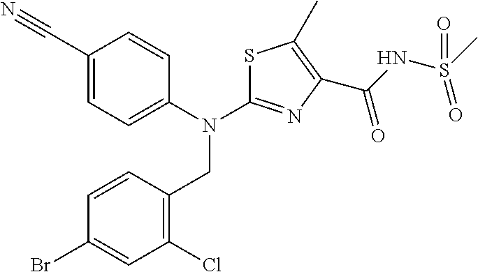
C1(C#N)=CC=C(N(C2=NC(C(NS(C)(=O)=O)=O)=C(C)S2)CC2=C(Cl)C=C(Br)C=C2)C=C1
